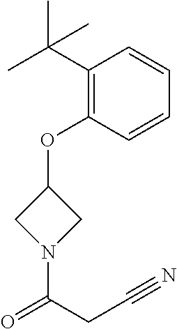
C1(C(C)(C)C)=C(OC2CN(C(CC#N)=O)C2)C=CC=C1
